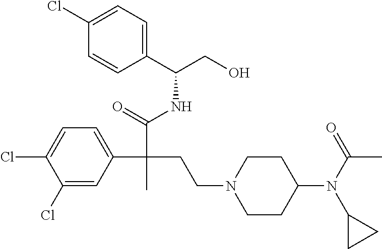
C1(Cl)=CC(C(C(=O)NC(CO)C2=CC=C(Cl)C=C2)(CCN2CCC(N(C(=O)C)C3CC3)CC2)C)=CC=C1Cl
